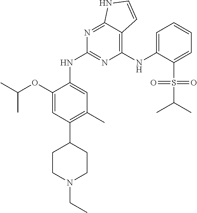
C1(NC2=CC=CC=C2S(=O)(C(C)C)=O)=C2C(=NC(NC3=CC(C)=C(C4CCN(CC)CC4)C=C3OC(C)C)=N1)NC=C2
